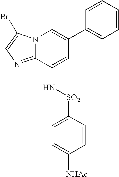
N12C(=NC=C1Br)C(N[SO2]C1=CC=C([NHAc])C=C1)=CC(C1=CC=CC=C1)=C2
